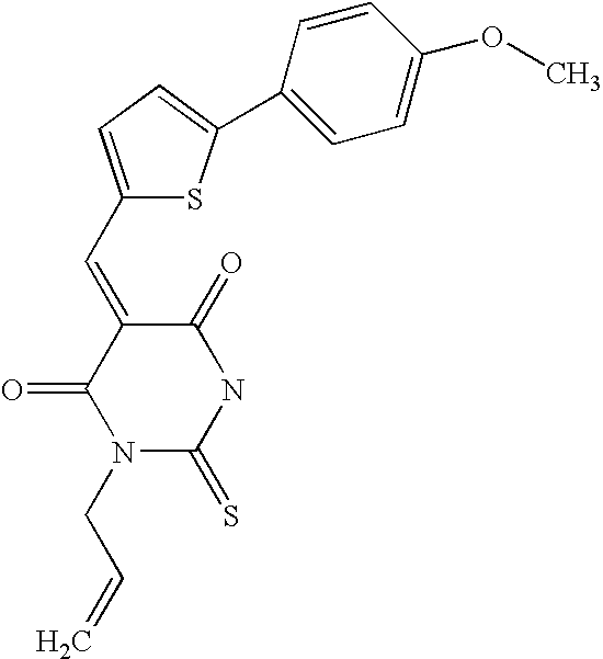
C1(=O)C(=CC2=CC=C(C3=CC=C(OC)C=C3)S2)C(=O)N(CC=C)C(=S)N1
